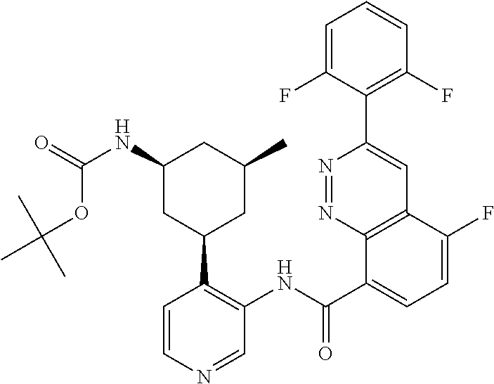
N1=NC2=C(C=C1C1=C(F)C=CC=C1F)C(F)=CC=C2C(NC1=C(C2CC(C)CC(NC(OC(C)(C)C)=O)C2)C=CN=C1)=O
